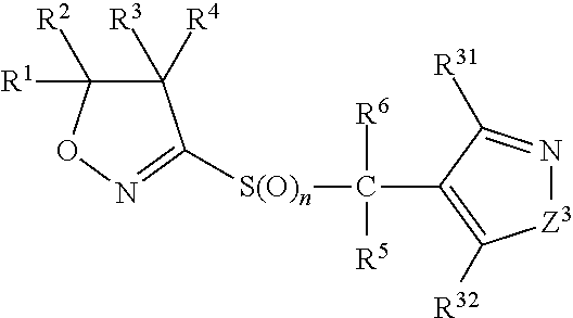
C1([R3])([R4])C([R1])([R2])ON=C1[S(O)n]C(C1=C([R32])[Z3]N=C1[R31])([R6])[R5]
